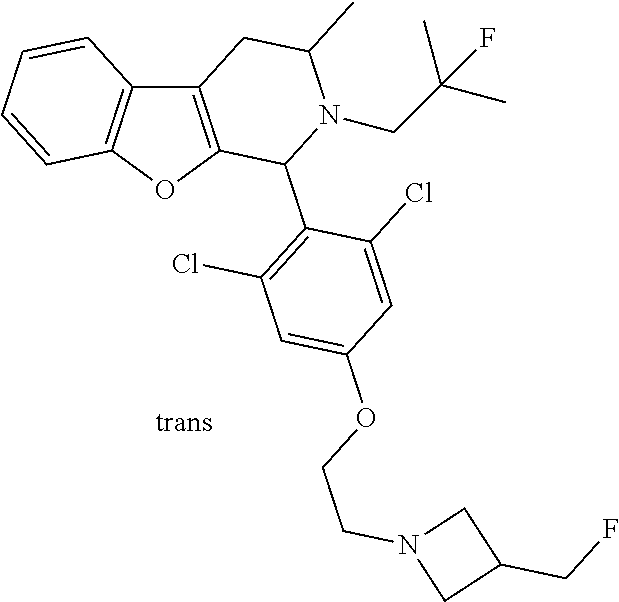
C12=C(OC3=C1C=CC=C3)C(C1=C(Cl)C=C(OCCN3CC(CF)C3)C=C1Cl)N(CC(C)(F)C)C(C)C2
